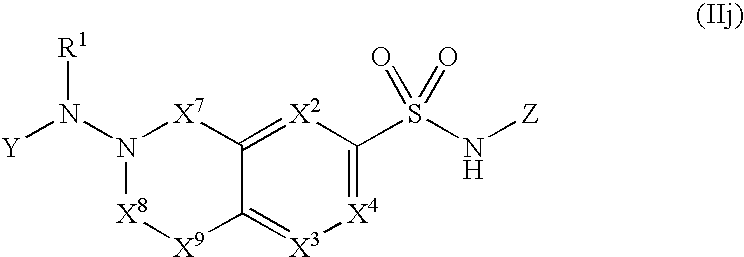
C1(S(N[Z])(=O)=O)=[X4][X3]=C2C(=[X2]1)[X7]N(N([Y])[R1])[X8][X9]2
